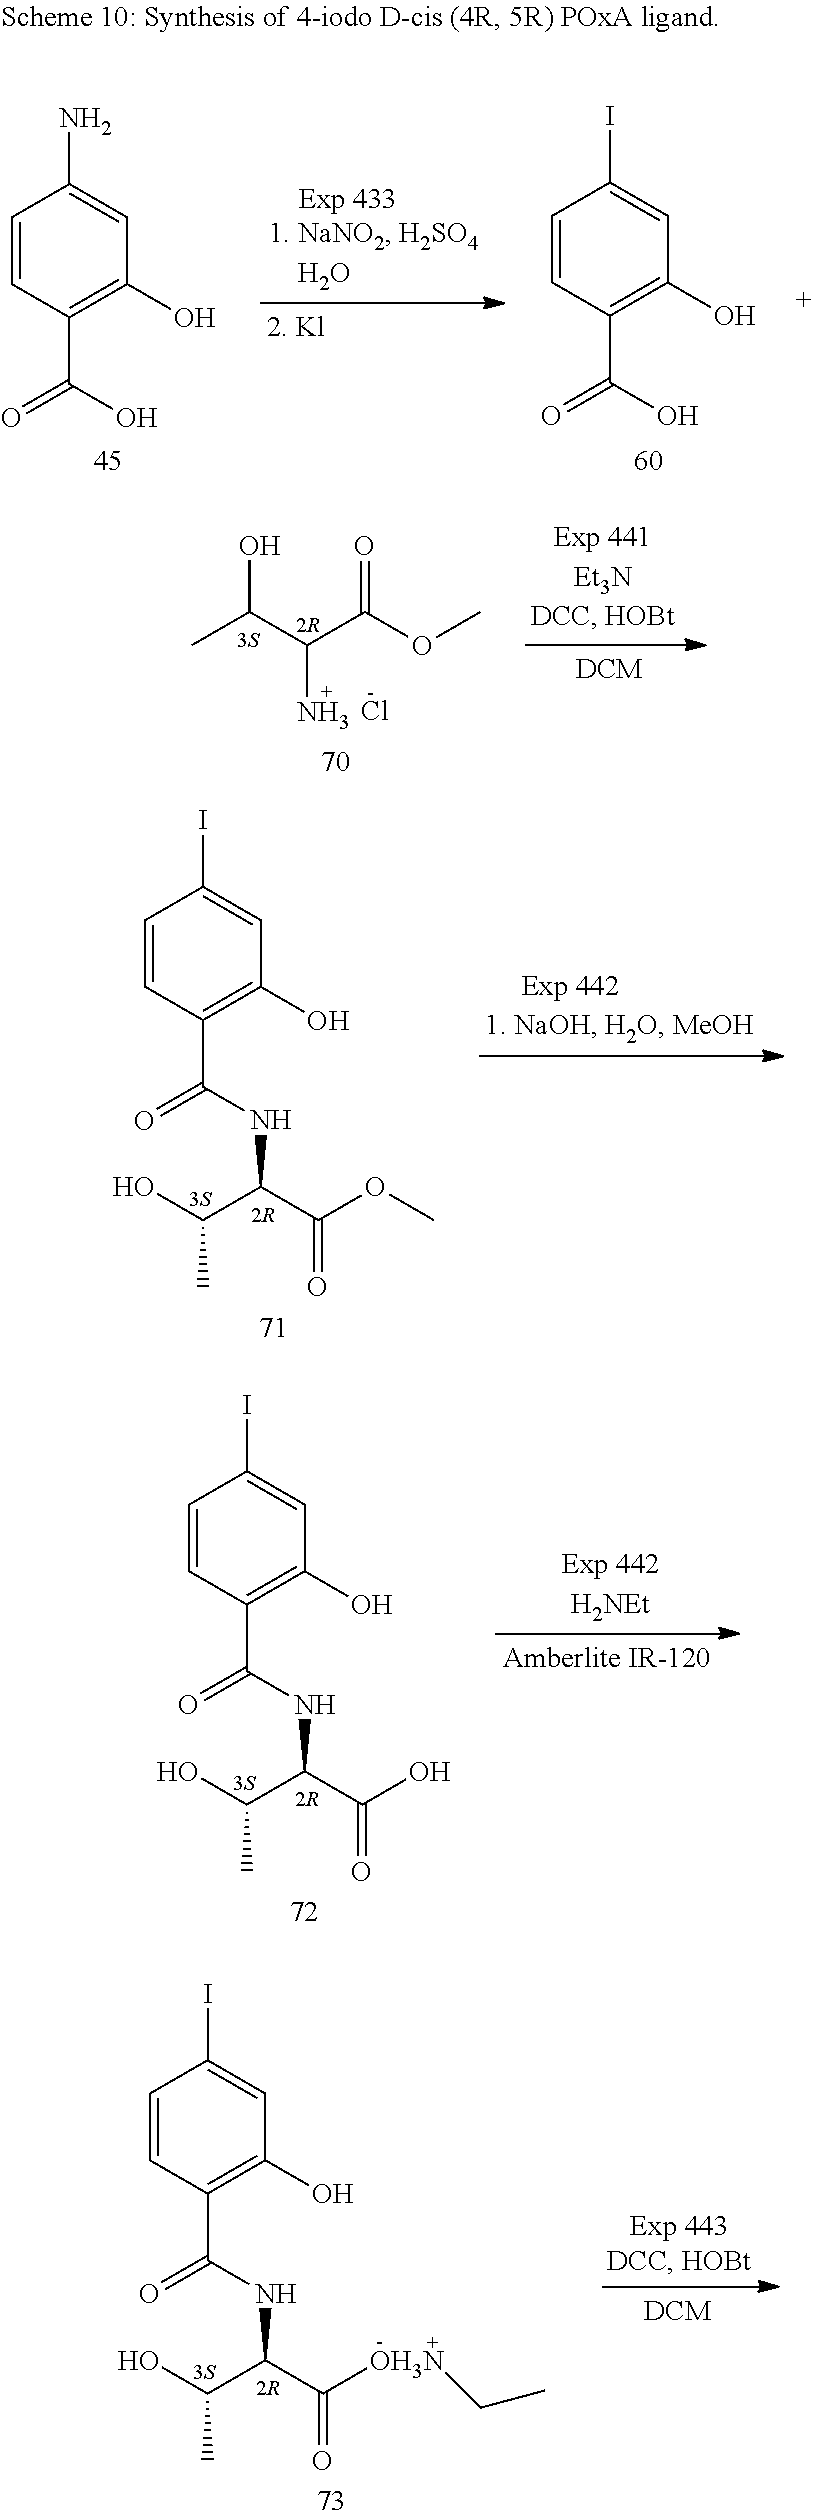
C1=CC(C(O)=O)=C(O)C=C1N.C1=CC(C(O)=O)=C(O)C=C1I.OC(C(C(OC)=O)N)C.Cl.C1=CC(C(NC(C(OC)=O)C(O)C)=O)=C(O)C=C1I.C1=CC(C(NC(C(O)=O)C(O)C)=O)=C(O)C=C1I.C1=CC(C(NC(C([OH3N]CC)=O)C(O)C)=O)=C(O)C=C1I
